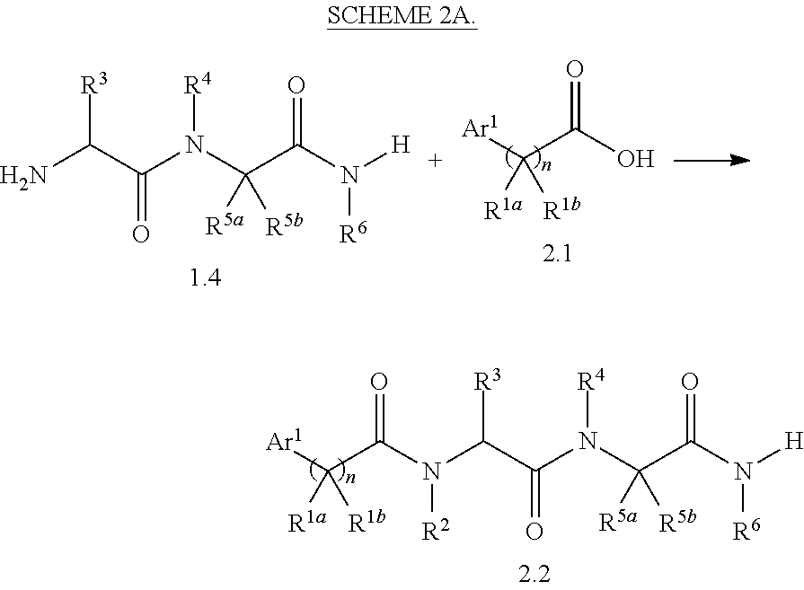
NC(C(N(C(C(N([H])[R6])=O)([R5a])[R5b])[R4])=O)[R3].[Ar1]C(C(O)=O)([R1a])[R1b].C(C(N(C(C(N([H])[R6])=O)([R5a])[R5b])[R4])=O)([R3])N(C(C([Ar1])([R1a])[R1b])=O)[R2]
